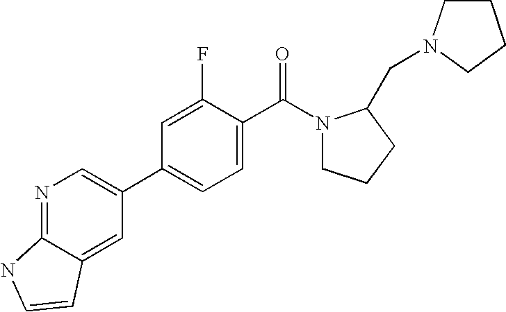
C12=NC=C(C3=CC=C(C(=O)N4CCCC4CN4CCCC4)C(F)=C3)C=C1C=CN2
